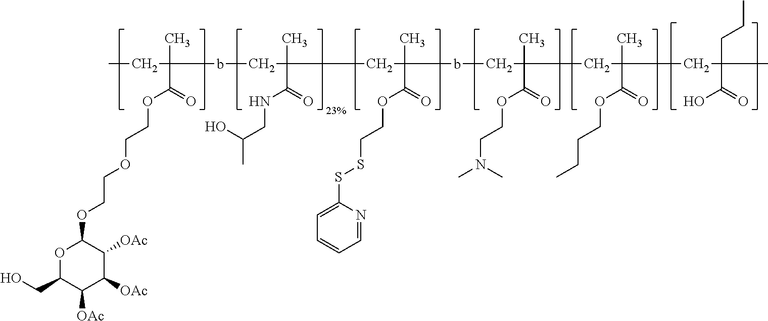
CCC(bCC(CC(bCC(C)(C(=O)OCCN(C)C)CC(C)(C(=O)OCCCC)CC(C)(CCC)C(=O)O)(C)C(=O)OCCSSC1=CC=CC=N1)(C)C(=O)NCC(C)O)(C)C(=O)OCCOCCOC1OC(CO)C([OAc])C([OAc])C1[OAc]
